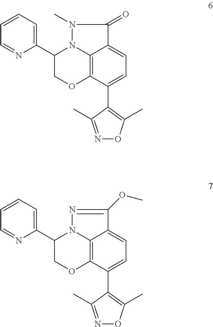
C12=C3C(C4=C(C)ON=C4C)=CC=C1C(=O)N(C)N2C(C1=CC=CC=N1)CO3.C12=C3C(C4=C(C)ON=C4C)=CC=C1C(OC)=NN2C(C1=CC=CC=N1)CO3
